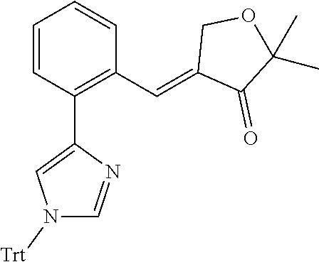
C1=CC(C2=CN([Trt])C=N2)=C(C=C2C(=O)C(C)(C)OC2)C=C1
